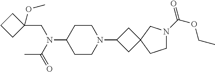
C1CC(N(C(C)=O)CC2(OC)CCC2)CCN1C1CC2(C1)CN(C(=O)OCC)CC2
